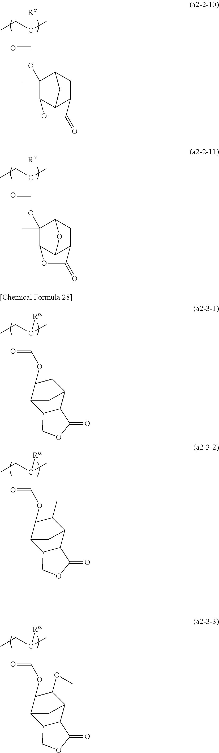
CCC(C)([Ra])C(OC1(C)C2C3C(CC1C3)C(=O)O2)=O.CCC(C)([Ra])C(OC1(C)C2C3C(CC1O3)C(=O)O2)=O.CCC(C)([Ra])C(=O)OC1C2C3C(C(C2)C1)C(=O)OC3.CCC(C)([Ra])C(=O)OC1C2C3C(C(C1OC)C2)C(=O)OC3.CCC(C)([Ra])C(=O)OC1C2C3C(C(C1C)C2)C(=O)OC3
